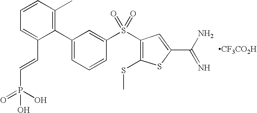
C(=CC1=CC=CC(C)=C1C1=CC=CC(S(C2=C(SC)SC(C(N)=N)=C2)(=O)=O)=C1)P(O)(O)=O.[CF3CO2H]
